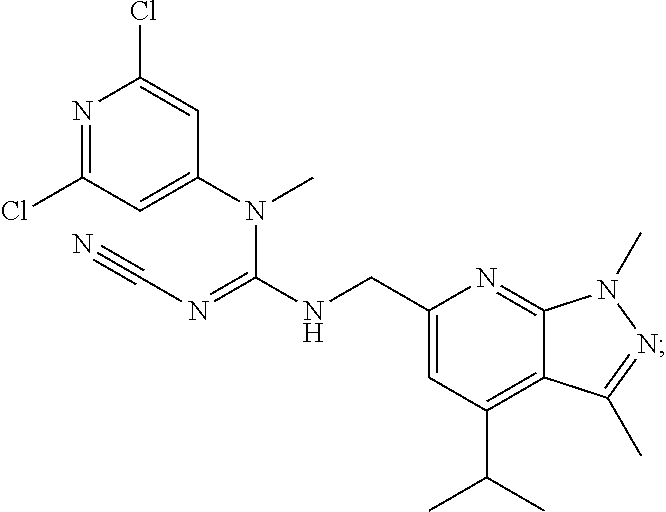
C1(CNC(=NC#N)N(C2=CC(Cl)=NC(Cl)=C2)C)=CC(C(C)C)=C2C(=N1)N(C)N=C2C
